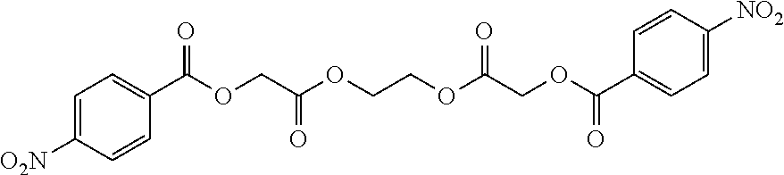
C1=C([O2N])C=CC(C(OCC(OCCOC(COC(=O)C2=CC=C([NO2])C=C2)=O)=O)=O)=C1
